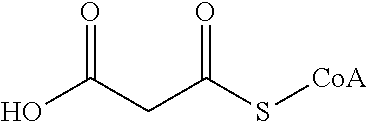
C(C(S[CoA])=O)C(O)=O
